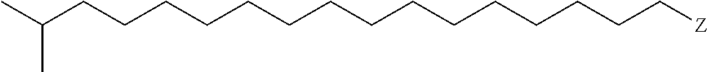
C(CCCCC[Z])CCCCCCCCCC(C)C
